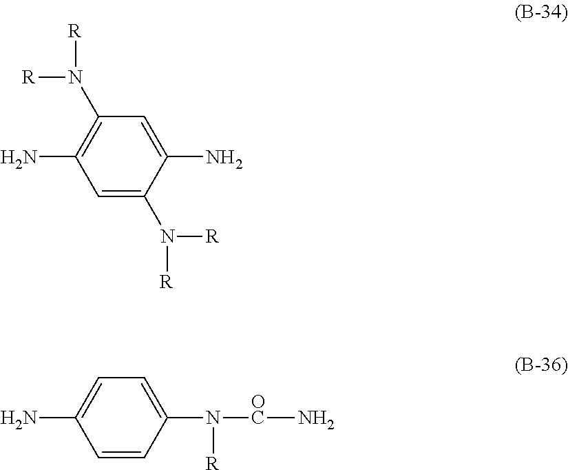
C1=C(N([R])[R])C(N)=CC(N([R])[R])=C1N.C1=CC(N([OC]N)[R])=CC=C1N
